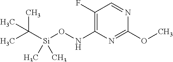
C1(F)=C(NO[Si](C(C)(C)C)(C)C)N=C(OC)N=C1
